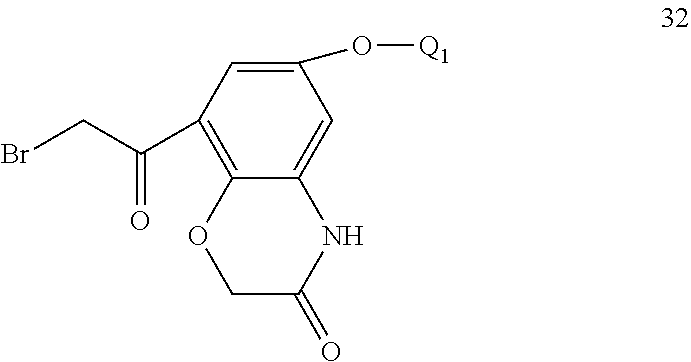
C12=C(C(CBr)=O)C=C(O[Q1])C=C1NC(=O)CO2
